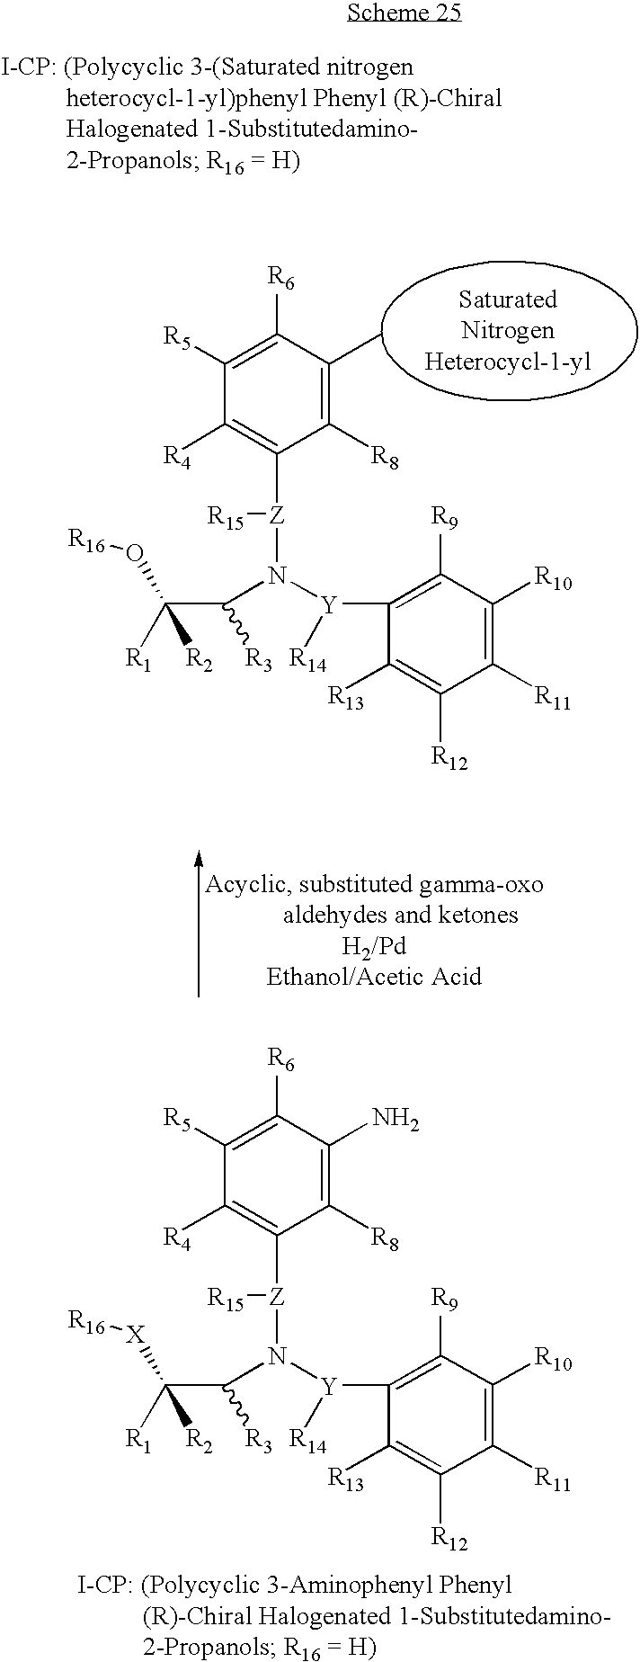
C1([R8])=C(C)C([R6])=C([R5])C([R4])=C1[Z]([R15])N([Y](C1=C([R9])C([R10])=C([R11])C([R12])=C1[R13])[R14])C(C([R1])(O[R16])[R2])[R3].C1([R8])=C(N)C([R6])=C([R5])C([R4])=C1[Z]([R15])N([Y](C1=C([R9])C([R10])=C([R11])C([R12])=C1[R13])[R14])C(C([R1])([X][R16])[R2])[R3]
